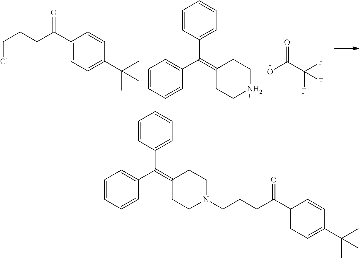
C1=CC=CC(C(=C2CCNCC2)C2=CC=CC=C2)=C1.C(C(O)=O)(F)(F)F.C(CCC(C1=CC=C(C(C)(C)C)C=C1)=O)Cl.C1=CC=CC(C(=C2CCN(CCCC(C3=CC=C(C(C)(C)C)C=C3)=O)CC2)C2=CC=CC=C2)=C1
